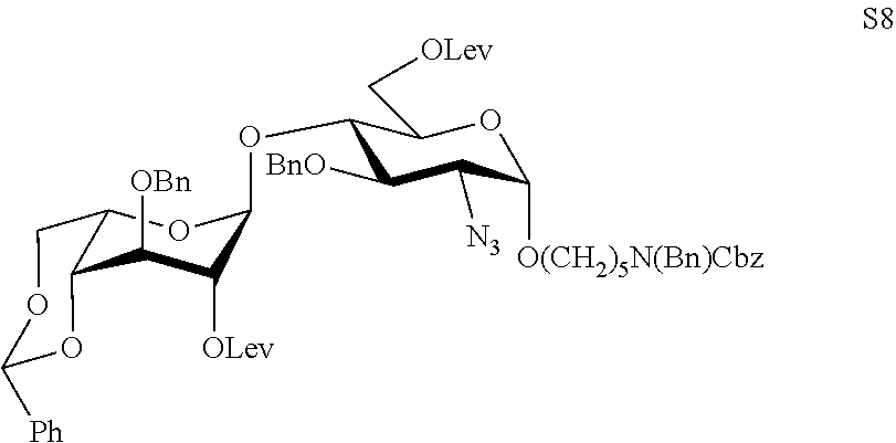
C1([OBn])C([OLev])C(OC2C([BnO])C([N3])C([O(CH2)5N(Bn)Cbz])OC2C[OLev])OC2COC([Ph])OC12
